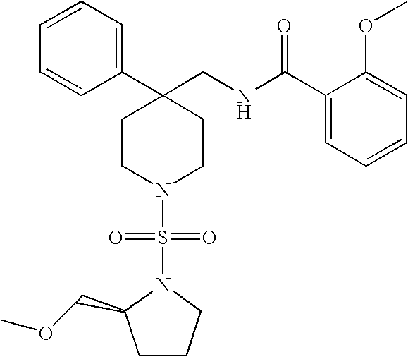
C1(CNC(C2=CC=CC=C2OC)=O)(C2=CC=CC=C2)CCN(S(=O)(=O)N2CCCC2COC)CC1
